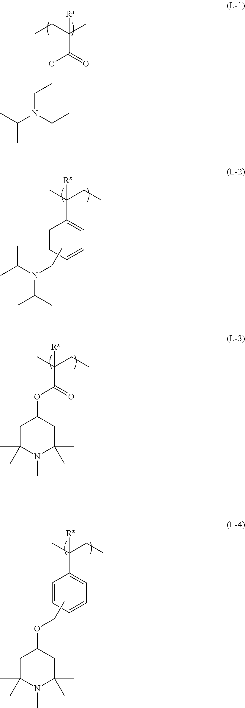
CCC(C)(C(=O)OCCN(C(C)C)C(C)C)[Rx].CC(CC)(C1=CC=CC=C1)[Rx].CCN(C(C)C)C(C)C.CC(CC)(C(=O)OC1CC(C)(C)N(C)C(C)(C)C1)[Rx].CC(CC)(C1=CC=CC=C1)[Rx].CCOC1CC(C)(C)N(C)C(C)(C)C1
